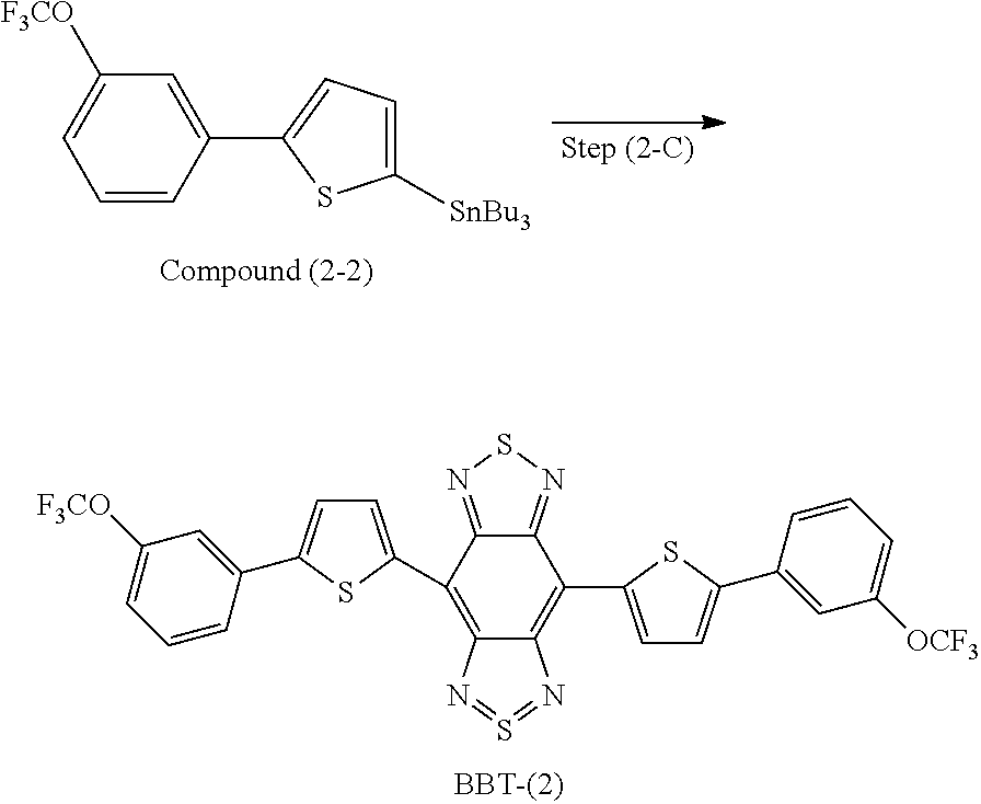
C12=NSN=C1C(C1=CC=C(C3=CC([F3CO])=CC=C3)S1)=C1C(=C2C2=CC=C(C3=CC([OCF3])=CC=C3)S2)N=S=N1.C1=C(C2=CC=C([SnBu3])S2)C=CC=C1[F3CO]
